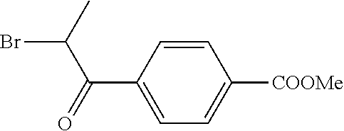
C1(C(=O)C(Br)C)=CC=C([COOMe])C=C1
